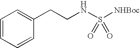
C(CNS([NHBoc])(=O)=O)C1=CC=CC=C1
